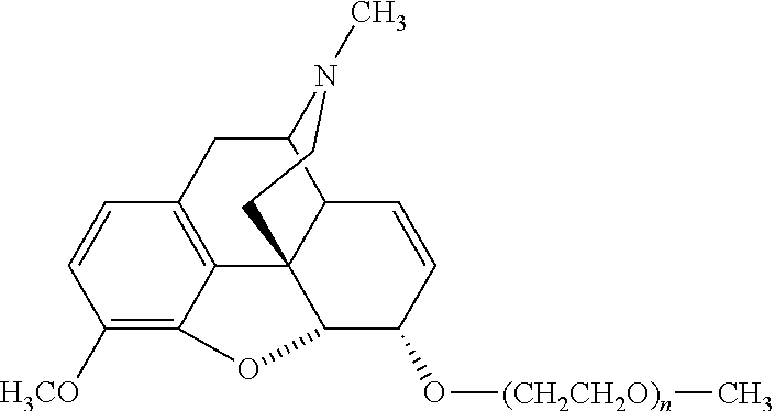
C12=C3C(=C([H3CO])C=C1)OC1C34C(C(C2)N(C)CC4)C=CC1O[(CH2CH2O)n]C
